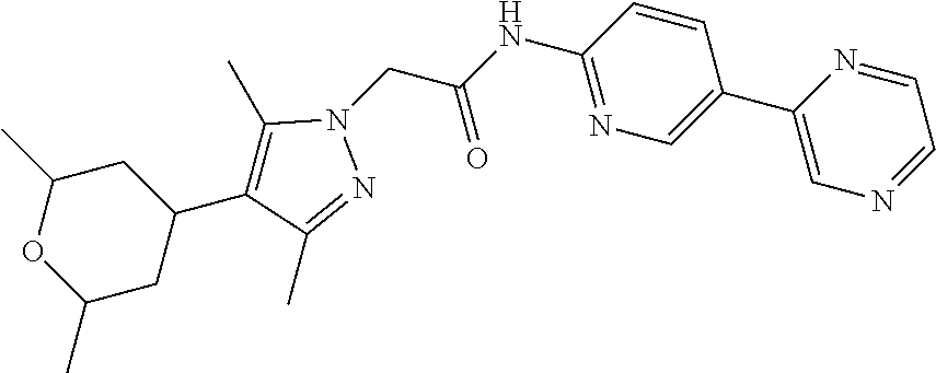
C1C(C)OC(C)CC1C1=C(C)N(CC(NC2=NC=C(C3=CN=CC=N3)C=C2)=O)N=C1C
